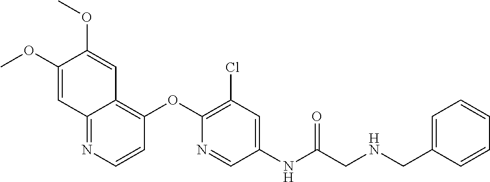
C12=NC=CC(OC3=C(Cl)C=C(NC(CNCC4=CC=CC=C4)=O)C=N3)=C1C=C(OC)C(OC)=C2
